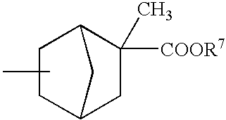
C1C2CC([COOR7])(C)C(C1)C2
